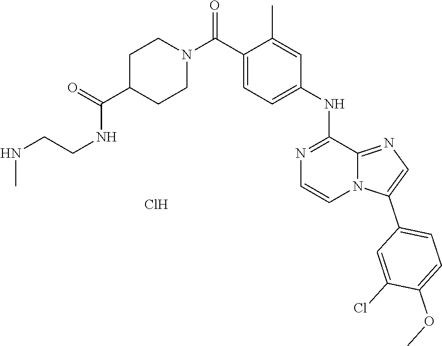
C1(NC2=CC=C(C(N3CCC(C(NCCNC)=O)CC3)=O)C(C)=C2)=NC=CN2C1=NC=C2C1=CC=C(OC)C(Cl)=C1.Cl
